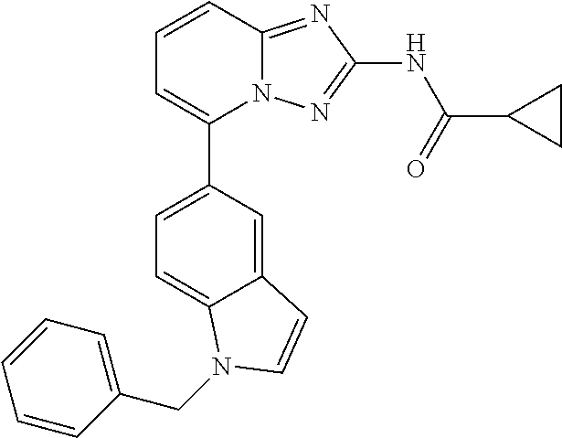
C12=CC(C3=CC=CC4=NC(NC(C5CC5)=O)=NN34)=CC=C1N(CC1=CC=CC=C1)C=C2
